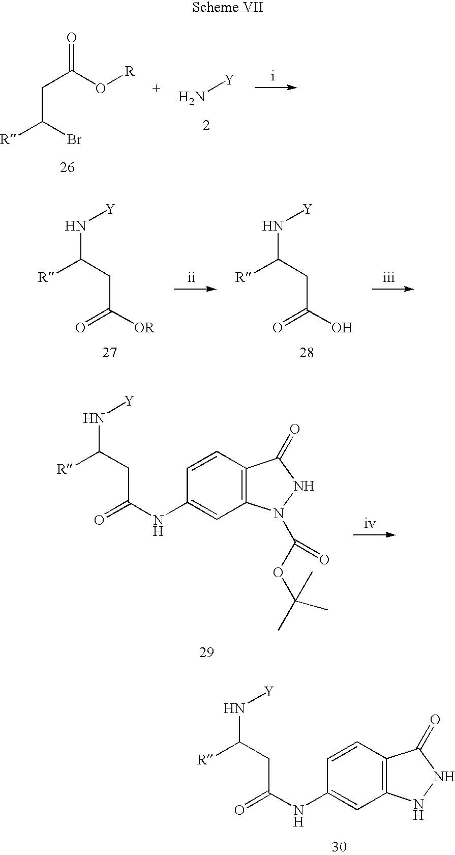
C1=CC2=C(C=C1NC(CC(N[Y])[R])=O)NNC2=O.N([Y])C(CC(NC1=CC2=C(C=C1)C(=O)NN2C(=O)OC(C)(C)C)=O)[R].N[Y].C(CC(O[R])=O)(Br)[R].N([Y])C(CC([OR])=O)[R].N([Y])C(CC(O)=O)[R]
